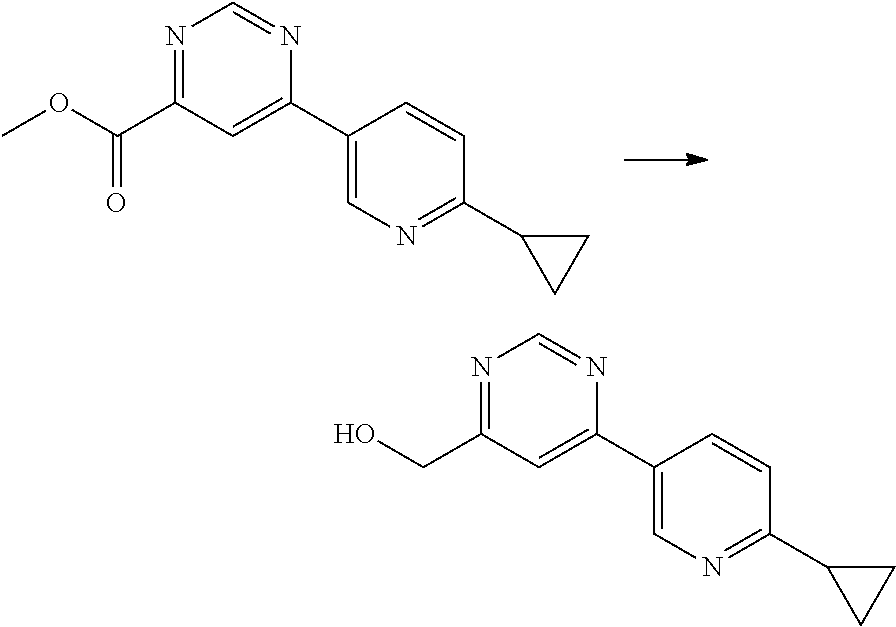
N1=C(C(OC)=O)C=C(C2=CN=C(C3CC3)C=C2)N=C1.N1=C(CO)C=C(C2=CN=C(C3CC3)C=C2)N=C1
